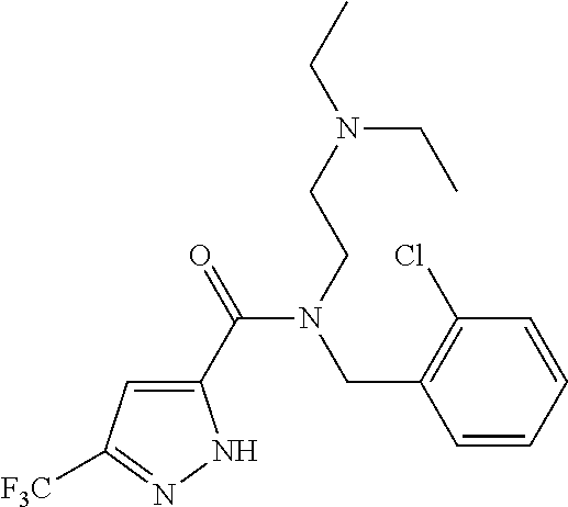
C1(C(=O)N(CCN(CC)CC)CC2=C(Cl)C=CC=C2)=CC([F3C])=NN1
